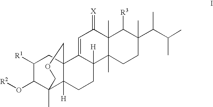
C1([R1])C(O[R2])C2(C)C3([H])C(C1)(C1=CC(=[X])C4(C)C(C)(C1([H])CC3)CCC(C(C(C)C)C)(C)C4[R3])COC2
